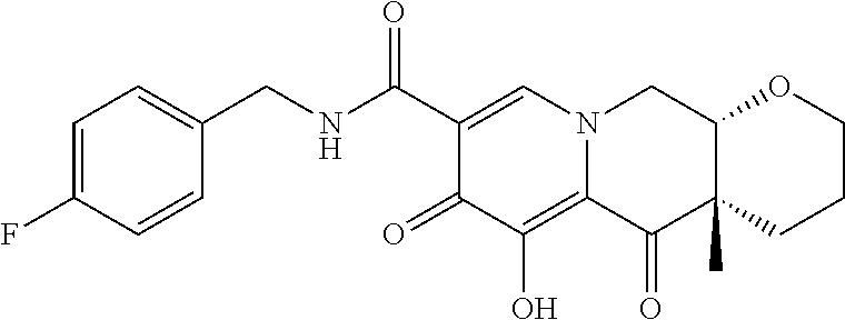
C1=C(F)C=CC(CNC(C2=CN3C(=C(O)C2=O)C(=O)C2(C)C(C3)OCCC2)=O)=C1
